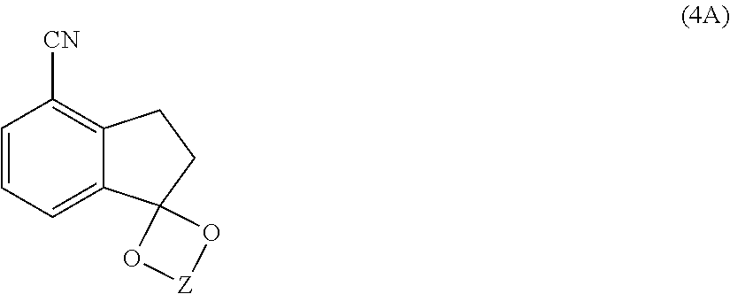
C1=CC=C2C(=C1[CN])CCC21O[Z]O1
